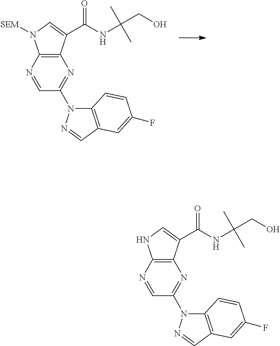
N1=CC(N2C3=C(C=N2)C=C(F)C=C3)=NC2=C1N([SEM])C=C2C(NC(CO)(C)C)=O.N1=CC(N2C3=C(C=N2)C=C(F)C=C3)=NC2=C1NC=C2C(NC(CO)(C)C)=O
